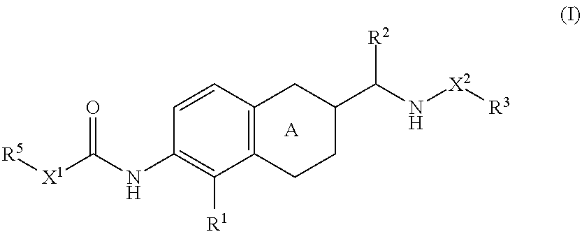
C1=CC2=C(C([R1])=C1NC(=O)[X1][R5])CCC(C([R2])N[X2][R3])C2.[A]
